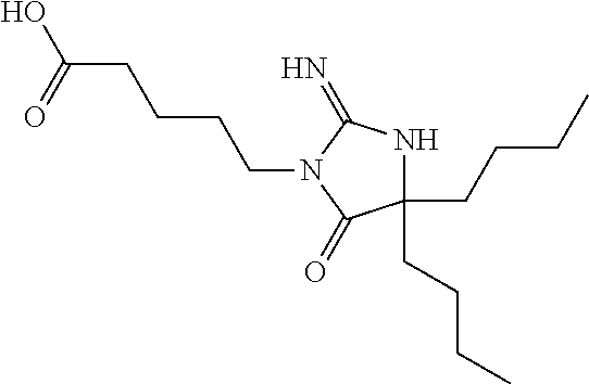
C1(CCCC)(CCCC)NC(=N)N(CCCCC(O)=O)C1=O
